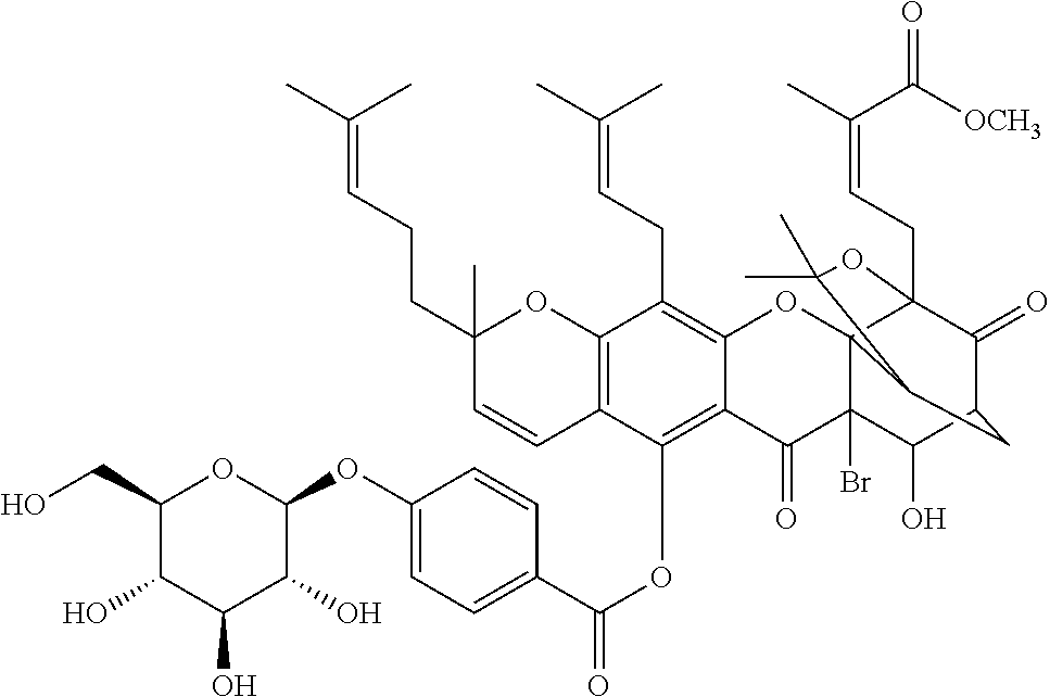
C1(O)C(CO)OC(OC2=CC=C(C(OC3=C4C(=C(CC=C(C)C)C5=C3C=CC(C)(CCC=C(C)C)O5)OC35C(Br)(C4=O)C(O)C4C(=O)C3(CC=C(C)C(=O)[OCH3])OC(C)(C)C5C4)=O)C=C2)C(O)C1O
